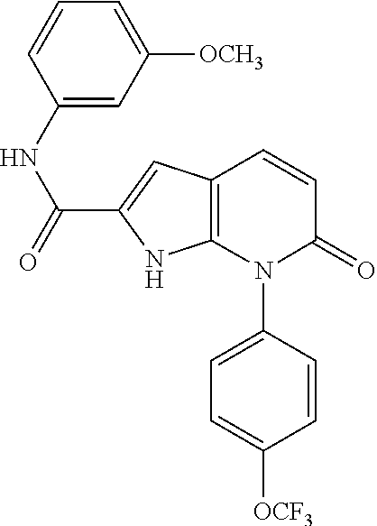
C1=CC(N2C(=O)C=CC3=C2NC(C(NC2=CC([OCH3])=CC=C2)=O)=C3)=CC=C1[OCF3]
